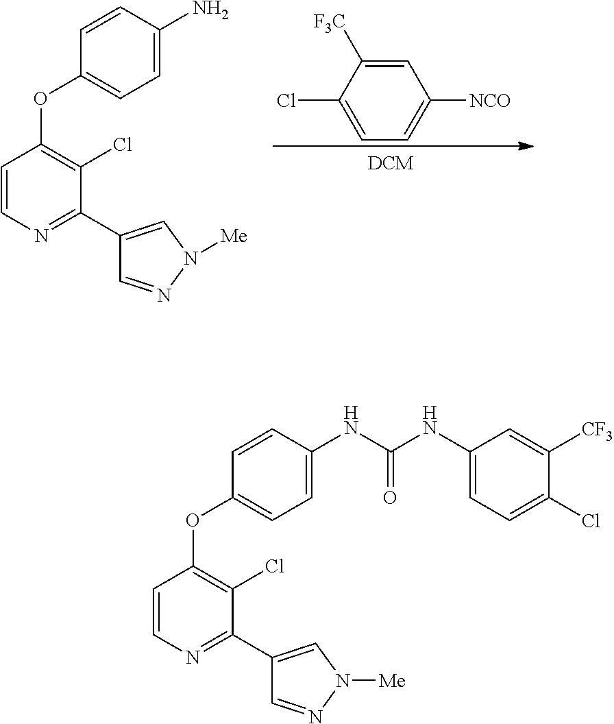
C1(Cl)=CC=C([NCO])C=C1[F3C].C1=CC(N)=CC=C1OC1=C(Cl)C(C2=CN([Me])N=C2)=NC=C1.C1=CC(NC(NC2=CC=C(Cl)C([CF3])=C2)=O)=CC=C1OC1=C(Cl)C(C2=CN([Me])N=C2)=NC=C1
